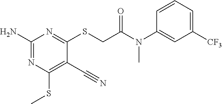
C1(N)=NC(SC)=C(C#N)C(SCC(N(C2=CC([CF3])=CC=C2)C)=O)=N1
